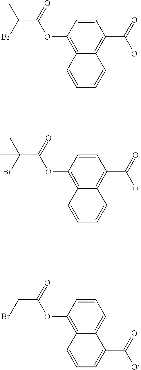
C1(C([O-])=O)=C2C(=C(OC(C(Br)C)=O)C=C1)C=CC=C2.C1(C([O-])=O)=C2C(=C(OC(C(Br)(C)C)=O)C=C1)C=CC=C2.C1=C2C(=C(OC(CBr)=O)C=C1)C=CC=C2C([O-])=O
